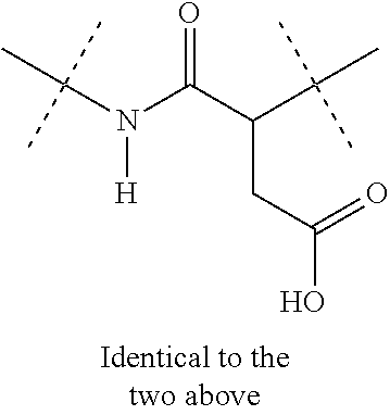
C(N(C(C(C(C)(C)C)CC(O)=O)=O)[H])(C)(C)C
